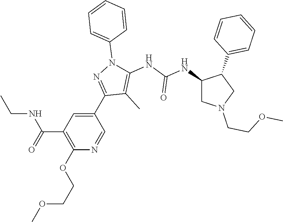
C1(C2=NN(C3=CC=CC=C3)C(NC(NC3CN(CCOC)CC3C3=CC=CC=C3)=O)=C2C)=CC(C(=O)NCC)=C(OCCOC)N=C1
